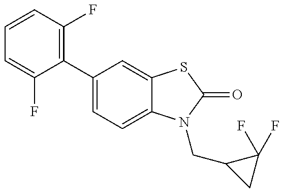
C1=C(F)C(C2=CC=C3C(=C2)SC(=O)N3CC2CC2(F)F)=C(F)C=C1
